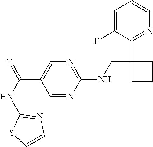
C1=C(F)C(C2(CNC3=NC=C(C(NC4=NC=CS4)=O)C=N3)CCC2)=NC=C1
